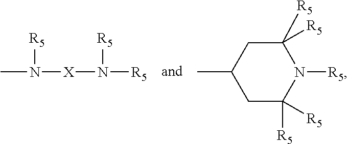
CN([R5])[X]N([R5])[R5].CC1CC([R5])([R5])N([R5])C([R5])([R5])C1
